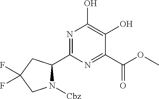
N1=C(C2CC(F)(F)CN2[Cbz])N=C(C(OC)=O)C(O)=C1O
